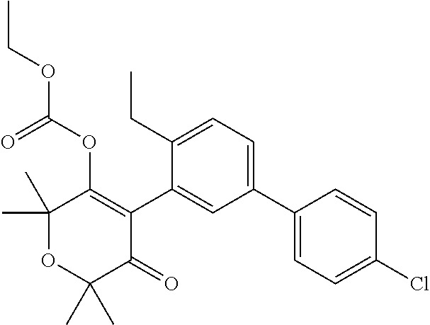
C1(C)(C)OC(C)(C)C(=O)C(C2=CC(C3=CC=C(Cl)C=C3)=CC=C2CC)=C1OC(OCC)=O
